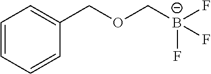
O(C[B-](F)(F)F)CC1=CC=CC=C1
